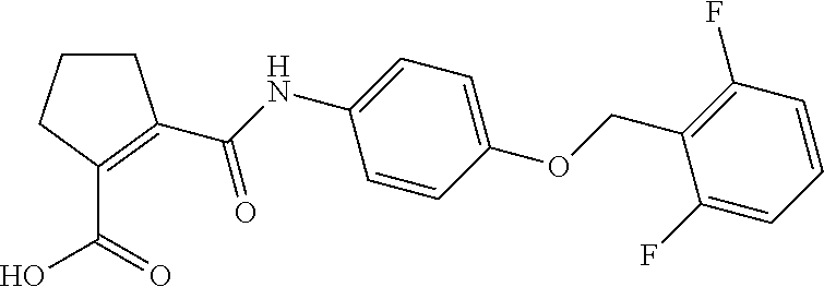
C1CCC(C(=O)O)=C1C(=O)NC1=CC=C(OCC2=C(F)C=CC=C2F)C=C1
